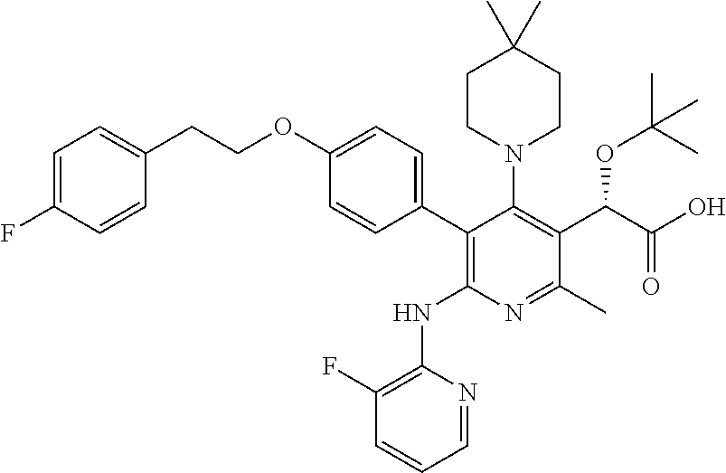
C1CN(C2=C(C(C(O)=O)OC(C)(C)C)C(C)=NC(NC3=C(F)C=CC=N3)=C2C2=CC=C(OCCC3=CC=C(F)C=C3)C=C2)CCC1(C)C
